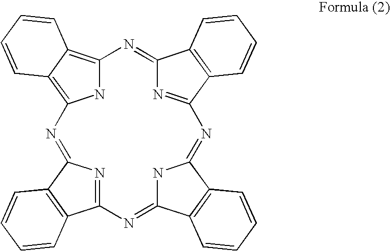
N1=C2C3=C(C1=NC1=C4C(=C(N1)N=C1N=C(N=C5NC(=N2)C2=C5C=CC=C2)C2=C1C=CC=C2)C=CC=C4)C=CC=C3
